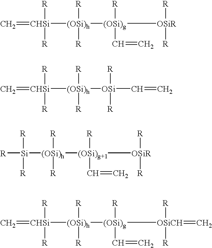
C=[CHSi]([R])([R])[(OSi)h]([R])([R])[(OSi)g]([R])(C=C)[OSiR]([R])[R].C=[CHSi]([R])([R])[(OSi)h]([R])([R])[OSi]([R])([R])C=C.[R][Si]([R])([(OSi)h]([R])([R])[(OSi)g+1]([R])(C=C)[OSiR]([R])[R])[R].[R][CHSi]([R])([(OSi)h]([R])([R])[(OSi)g]([R])(C=C)[OSiCH]([R])([R])=C)=C
